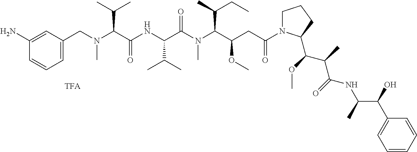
C1=C(CN(C(C(NC(C(N(C(C(OC)CC(=O)N2CCCC2C(C(C(NC(C(C2=CC=CC=C2)O)C)=O)C)OC)C(CC)C)C)=O)C(C)C)=O)C(C)C)C)C=C(N)C=C1
